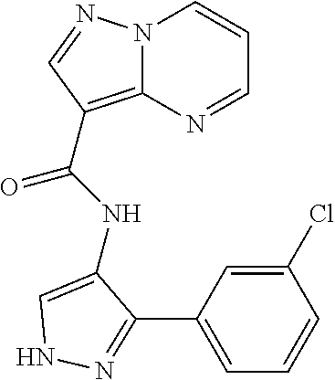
N12C(=C(C(NC3=CNN=C3C3=CC=CC(Cl)=C3)=O)C=N1)N=CC=C2
